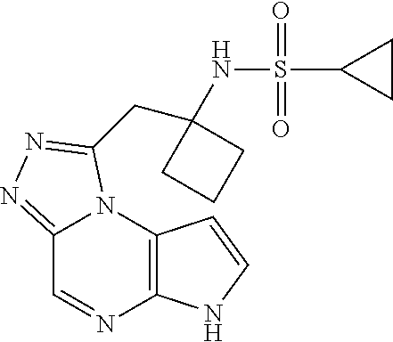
C12=C(N3C(=NN=C3CC3(NS(=O)(C4CC4)=O)CCC3)C=N1)C=CN2
